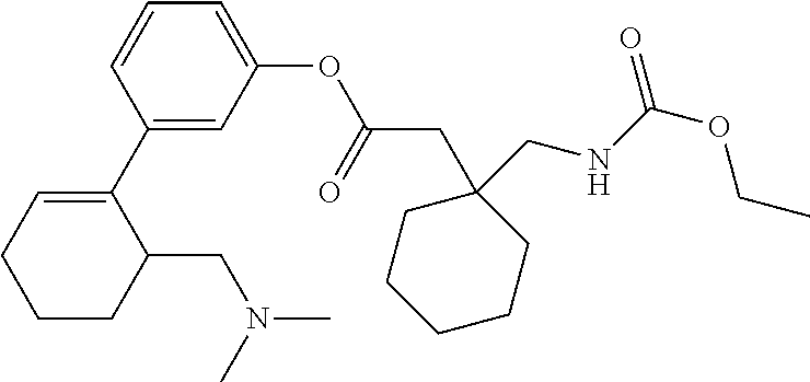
C1(C2=CCCCC2CN(C)C)=CC(OC(CC2(CNC(OCC)=O)CCCCC2)=O)=CC=C1
